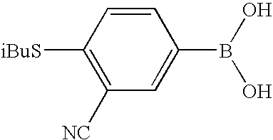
C1([iBuS])=C([NC])C=C(B(O)O)C=C1
